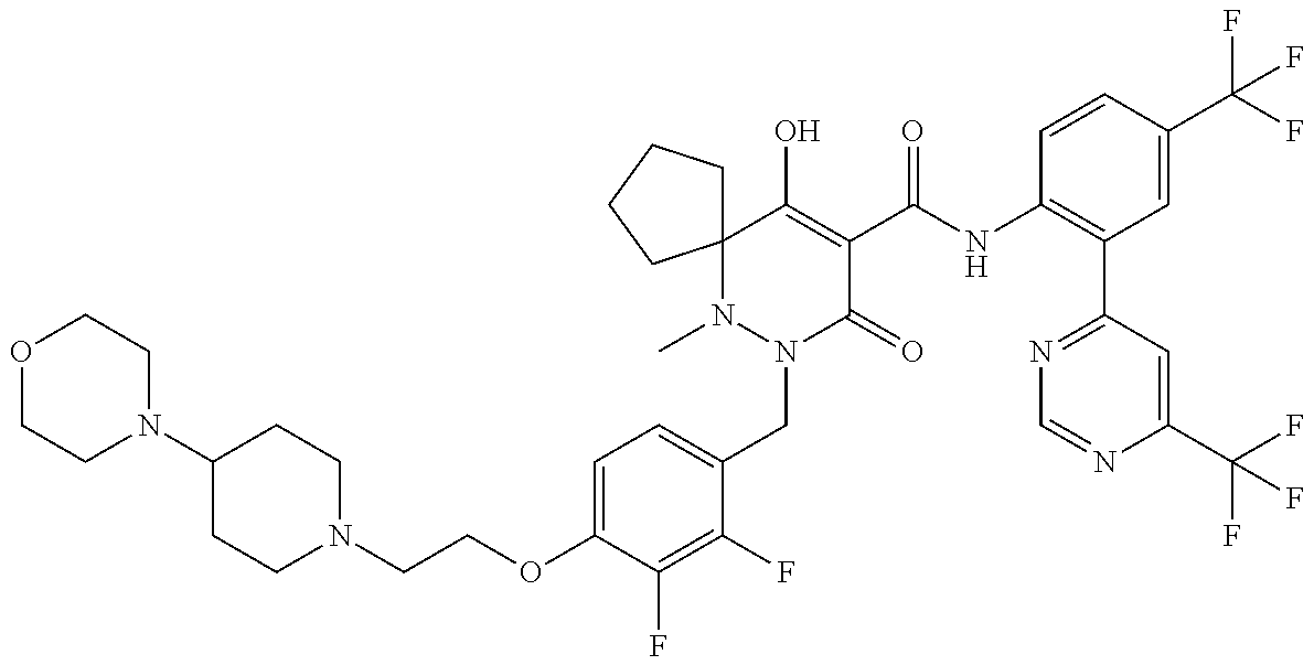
C1(N2CCOCC2)CCN(CCOC2=CC=C(CN3C(=O)C(C(NC4=C(C5=NC=NC(C(F)(F)F)=C5)C=C(C(F)(F)F)C=C4)=O)=C(O)C4(N3C)CCCC4)C(F)=C2F)CC1
